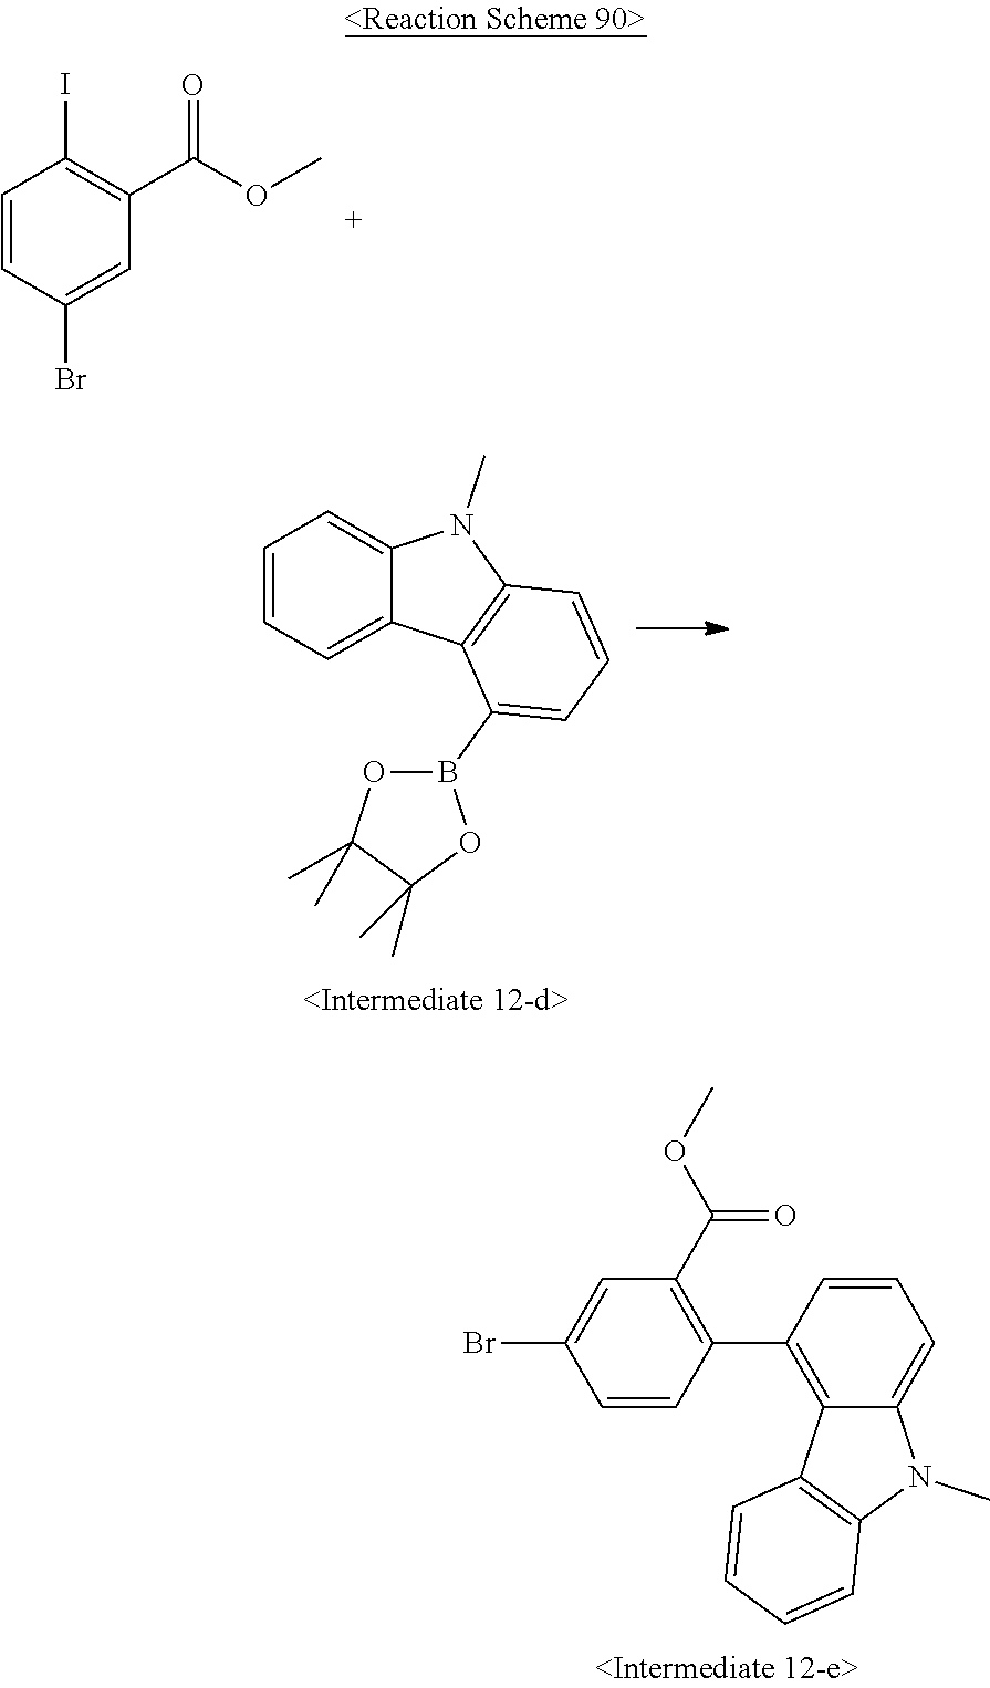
C1(C(OC)=O)=C(C2=C3C(=CC=C2)N(C)C2=C3C=CC=C2)C=CC(Br)=C1.C1=CC(Br)=CC(C(OC)=O)=C1I.C1=CC=C2C(=C1)N(C)C1=C2C(B2OC(C)(C)C(C)(C)O2)=CC=C1
